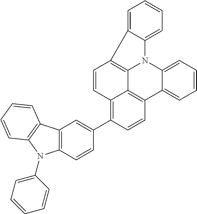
C1=CC=C2C(=C1)C1=C3N2C2=CC=CC=C2C2=C3C(=C(C3=CC4=C(C=C3)N(C3=CC=CC=C3)C3=C4C=CC=C3)C=C2)C=C1
